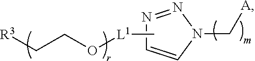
[R3]CCO[L1]C.N1=NN(C[A])C=C1
